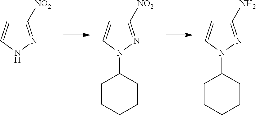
C1([NO2])=NNC=C1.C1([NO2])=NN(C2CCCCC2)C=C1.C1(N)=NN(C2CCCCC2)C=C1
